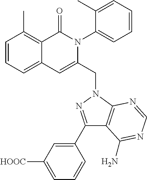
C1=CC=C2C(=C1C)C(=O)N(C1=CC=CC=C1C)C(CN1C3=C(C(C4=CC([HOOC])=CC=C4)=N1)C(N)=NC=N3)=C2
